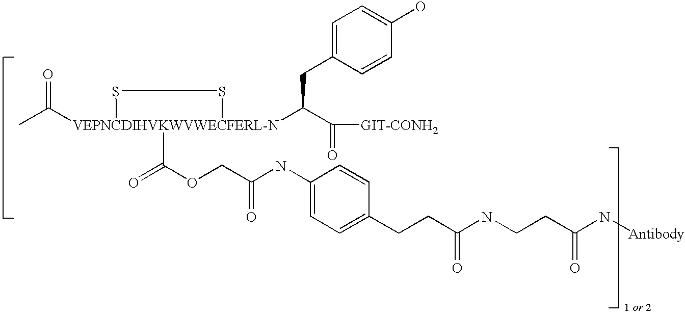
CC([VEPNCDIHVKWVWECFERL-N]1(C(=O)OCC(NC2=CC=C(CCC(NCCC(N[Antibody])=O)=O)C=C2)=O)(C(C(=O)[GIT-CONH2])CC2=CC=C(O)C=C2)SS1)=O
